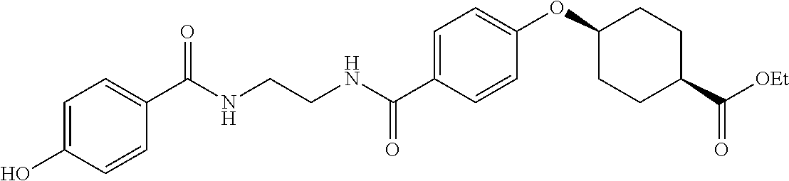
C1=C(O)C=CC(C(NCCNC(C2=CC=C(OC3CCC(C([OEt])=O)CC3)C=C2)=O)=O)=C1
